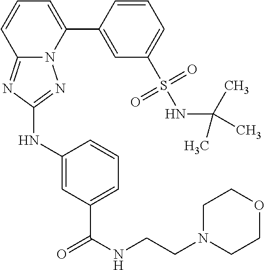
C1=CC(C2=CC=CC3=NC(NC4=CC(C(NCCN5CCOCC5)=O)=CC=C4)=NN23)=CC(S(NC(C)(C)C)(=O)=O)=C1
